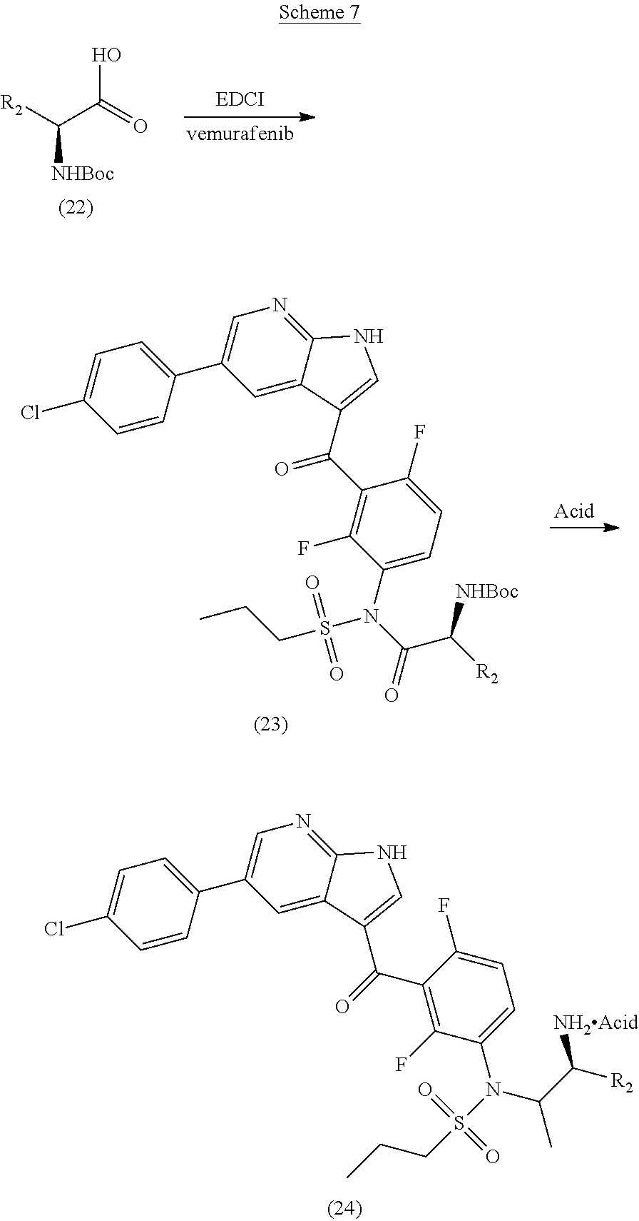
C1=CC(C2=CN=C3C(=C2)C(C(C2=C(F)C(N(C(C)C([R2])[NH2Acid])S(CCC)(=O)=O)=CC=C2F)=O)=CN3)=CC=C1Cl.[R2]C(C(=O)O)[NHBoc].C1=CC(C2=CN=C3C(=C2)C(C(C2=C(F)C(N(C(C([R2])[NHBoc])=O)S(CCC)(=O)=O)=CC=C2F)=O)=CN3)=CC=C1Cl
